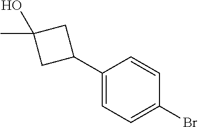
C1(C2CC(C)(O)C2)=CC=C(Br)C=C1
